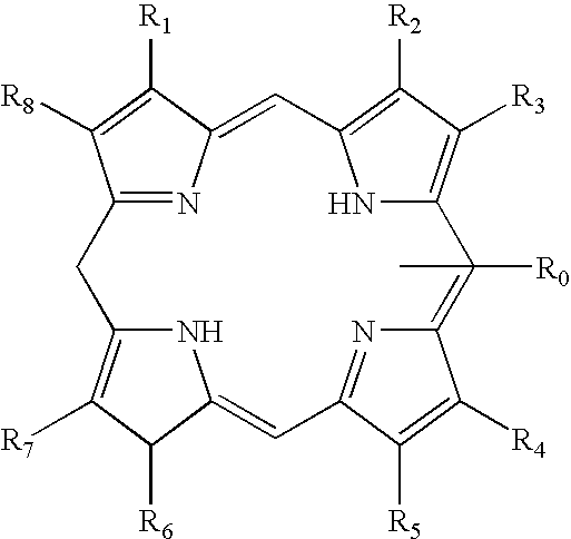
C12=NC(=CC3=C([R2])C([R3])=C(N3)C([R0])(C)=C3N=C(C=C4NC(=C([R7])C4[R6])C1)C([R5])=C3[R4])C([R1])=C2[R8]
